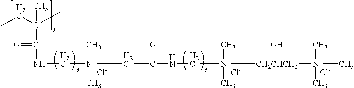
[Cl-].[Cl-].CCC(C)(C)C(NC[N+](C)(C)CC(=O)NC[N+](C)(C)[CH2CHCH2](O)[N+](C)(C)C)=O.[Cl-]
